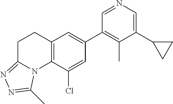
N1=CC(C2=CC3=C(C(Cl)=C2)N2C(=NN=C2C)CC3)=C(C)C(C2CC2)=C1
